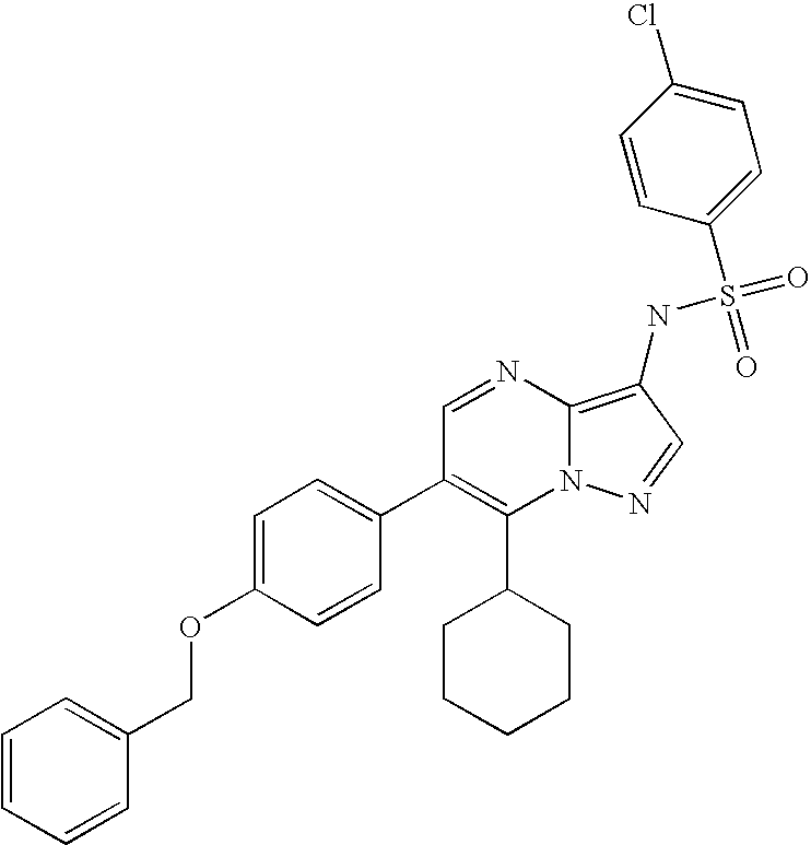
C1(C2CCCCC2)=C(C2=CC=C(OCC3=CC=CC=C3)C=C2)C=NC2=C(NS(=O)(=O)C3=CC=C(Cl)C=C3)C=NN12
